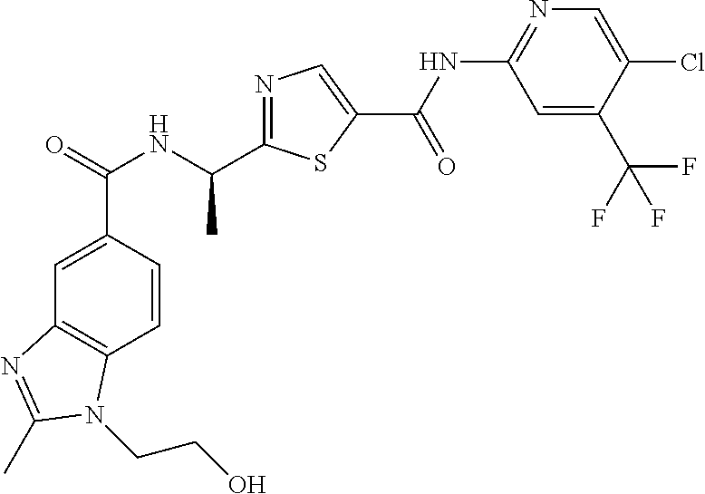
C1=CC(C(=O)NC(C)C2=NC=C(C(NC3=NC=C(Cl)C(C(F)(F)F)=C3)=O)S2)=CC2=C1N(CCO)C(C)=N2
